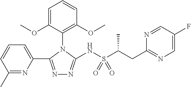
C1(C)=NC(C2=NN=C(NS(C(C)CC3=NC=C(F)C=N3)(=O)=O)N2C2=C(OC)C=CC=C2OC)=CC=C1
